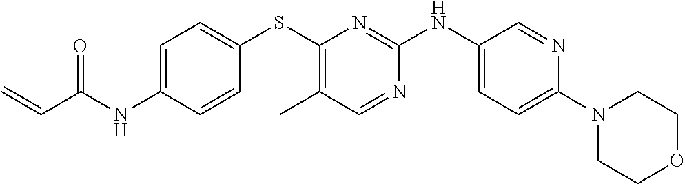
C1=C(NC(C=C)=O)C=CC(SC2=C(C)C=NC(NC3=CC=C(N4CCOCC4)N=C3)=N2)=C1
